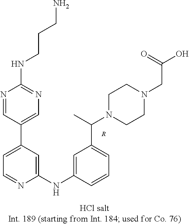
C1=C(C2=CN=C(NCCCN)N=C2)C=C(NC2=CC(C(N3CCN(CC(O)=O)CC3)C)=CC=C2)N=C1.[R]
